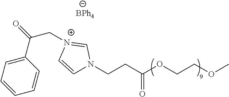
[BPh4].C1=C(C(=O)C[N+]2=CN(CCC(OCCOC)=O)C=C2)C=CC=C1
